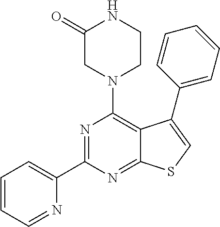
C1=CC=NC(C2=NC(N3CC(=O)NCC3)=C3C(=N2)SC=C3C2=CC=CC=C2)=C1
